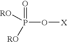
O=P([RO])([RO])O[X]
